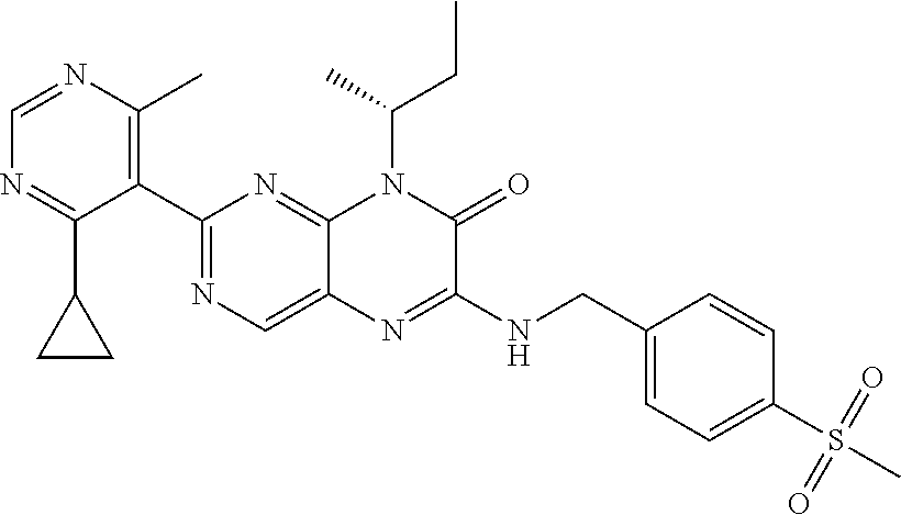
C1=NC(C)=C(C2=NC=C3C(=N2)N(C(C)CC)C(=O)C(NCC2=CC=C(S(C)(=O)=O)C=C2)=N3)C(C2CC2)=N1
